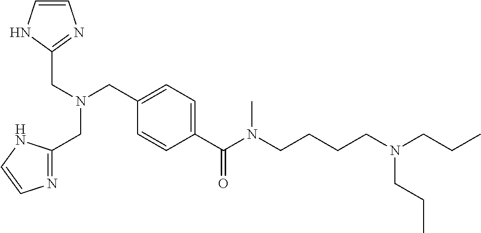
C1(C(N(CCCCN(CCC)CCC)C)=O)=CC=C(CN(CC2=NC=CN2)CC2=NC=CN2)C=C1
